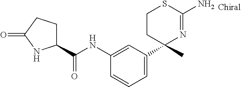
C1(NC(C2CCC(=O)N2)=O)=CC(C2(C)N=C(N)SCC2)=CC=C1
